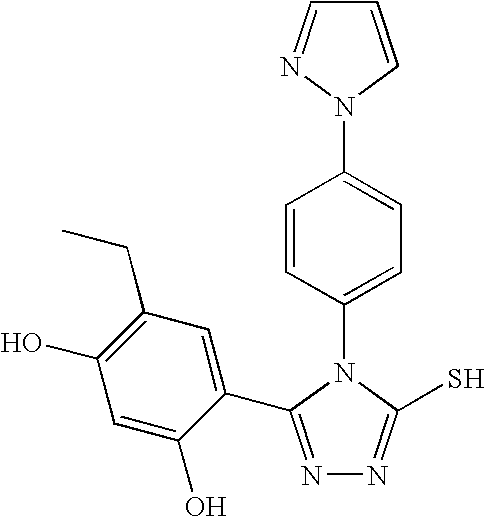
N1=C(C2=CC(CC)=C(O)C=C2O)N(C2=CC=C(N3C=CC=N3)C=C2)C(S)=N1
